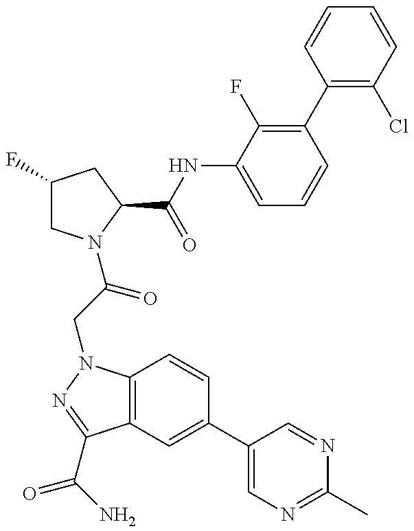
C1(F)CN(C(CN2C3=C(C(C(N)=O)=N2)C=C(C2=CN=C(C)N=C2)C=C3)=O)C(C(NC2=CC=CC(C3=C(Cl)C=CC=C3)=C2F)=O)C1
